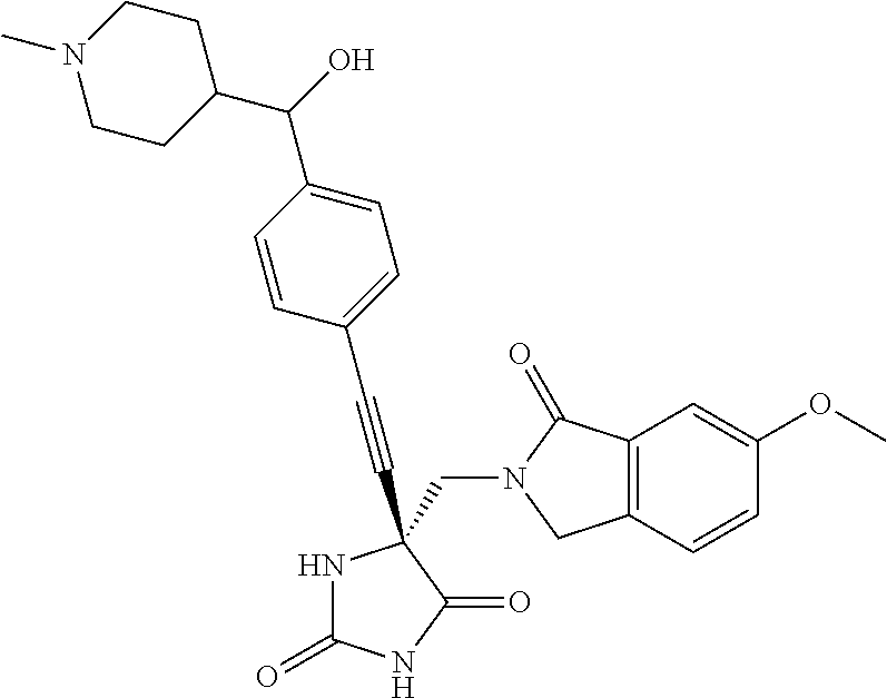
N1C(=O)NC(=O)C1(C#CC1=CC=C(C(O)C2CCN(C)CC2)C=C1)CN1C(=O)C2=C(C1)C=CC(OC)=C2
